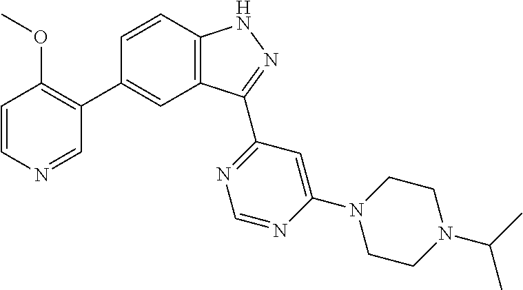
C1=CC2=C(C=C1C1=C(OC)C=CN=C1)C(C1=NC=NC(N3CCN(C(C)C)CC3)=C1)=NN2
